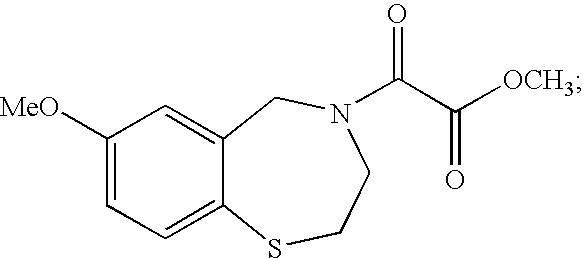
C1([MeO])=CC=C2C(=C1)CN(C(C([OCH3])=O)=O)CCS2
